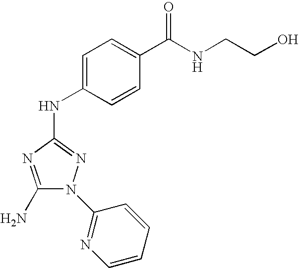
C1(N)=NC(NC2=CC=C(C(NCCO)=O)C=C2)=NN1C1=NC=CC=C1
